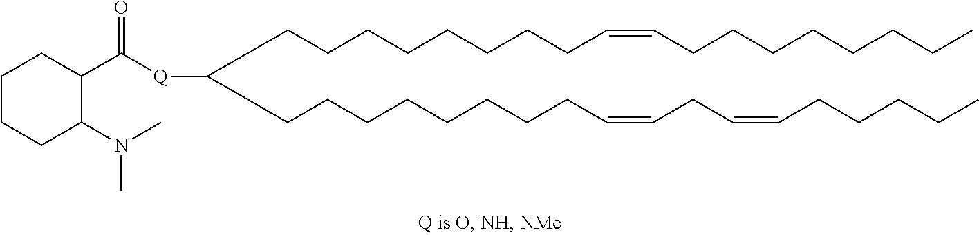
C(CCCCCCCC=CCC=CCCCCC)C(CCCCCCCCC=CCCCCCCCC)[Q]C(C1CCCCC1N(C)C)=O
